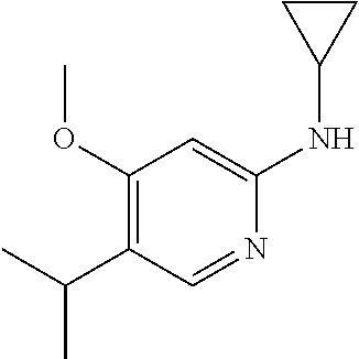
C1(OC)=C(C(C)C)C=NC(NC2CC2)=C1
